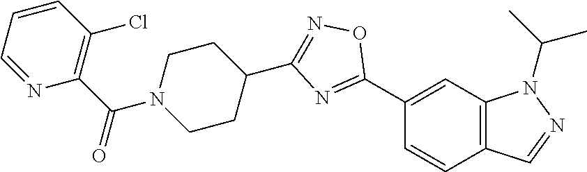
C1(C2=NC(C3CCN(C(C4=C(Cl)C=CC=N4)=O)CC3)=NO2)=CC2=C(C=C1)C=NN2C(C)C
